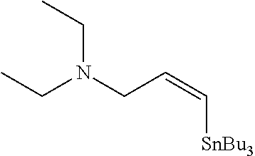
CCN(CC)CC=C[SnBu3]
